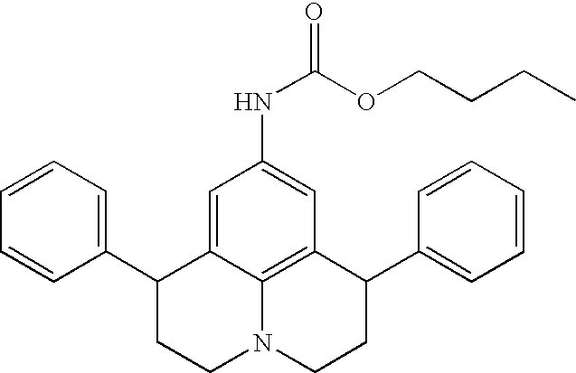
C1=CC=C(C2CCN3C4=C(C(C5=CC=CC=C5)CC3)C=C(NC(=O)OCCCC)C=C24)C=C1
